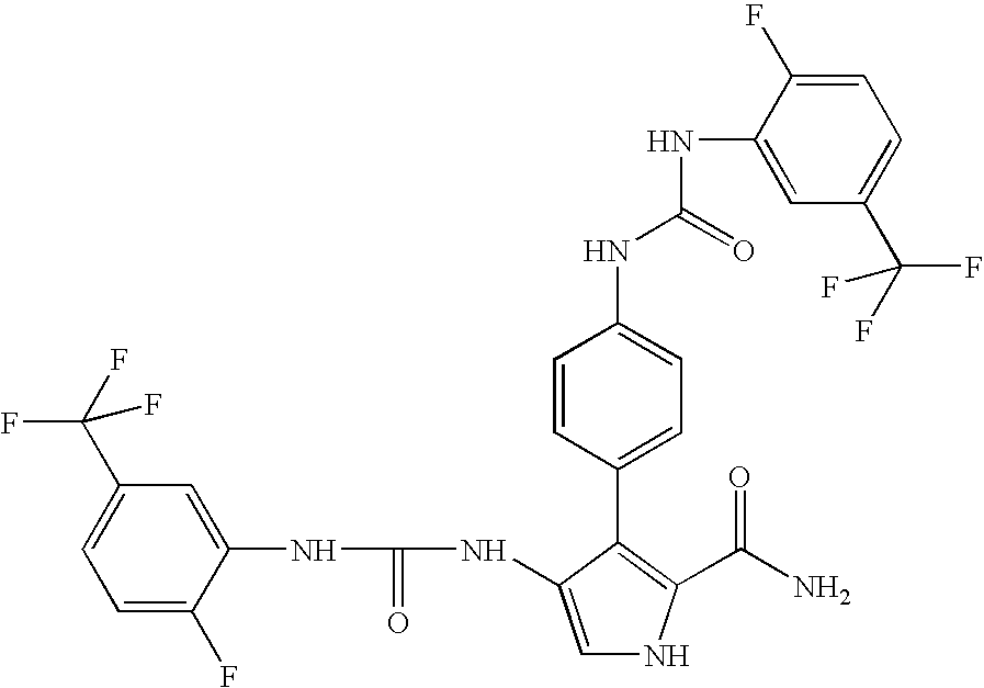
C1=C(C(F)(F)F)C=C(NC(=O)NC2=CNC(C(N)=O)=C2C2=CC=C(NC(NC3=CC(C(F)(F)F)=CC=C3F)=O)C=C2)C(F)=C1
